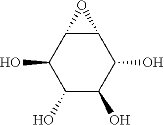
C1(O)C(O)C(O)C(O)C2C1O2
